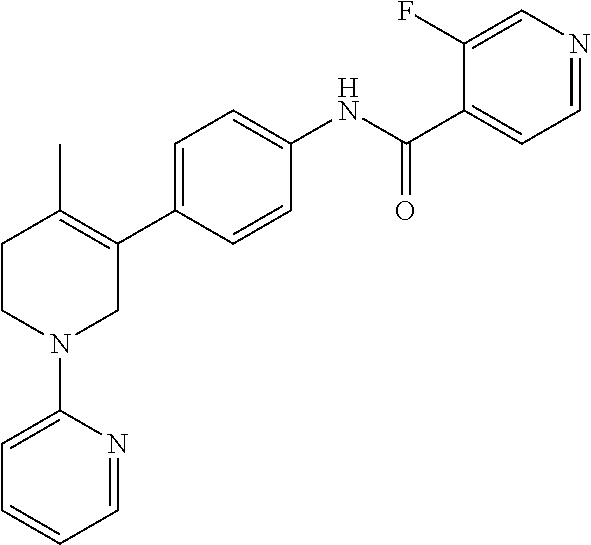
C1=C(C2=C(C)CCN(C3=CC=CC=N3)C2)C=CC(NC(C2=CC=NC=C2F)=O)=C1
